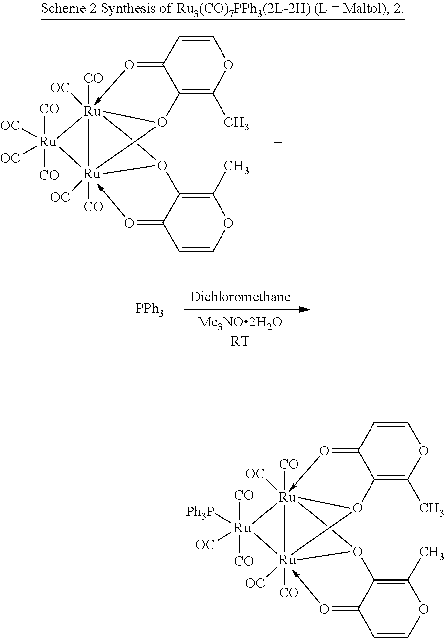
C1=CC2=O->[Ru]345([CO])([OC])O(C2=C(C)O1)[Ru]31([OC])([CO])(-O=C2C=COC(C)=C2O41)[Ru]5([CO])([CO])([OC])[OC].[PPh3].C1=CC2=O->[Ru]345([CO])([OC])O(C2=C(C)O1)[Ru]31([OC])([CO])(-O=C2C=COC(C)=C2O41)[Ru]5([CO])([CO])([Ph3P])[OC]
